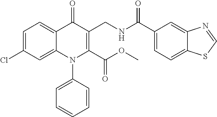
C1=C(Cl)C=C2C(=C1)C(=O)C(CNC(C1=CC=C3C(=C1)N=CS3)=O)=C(C(OC)=O)N2C1=CC=CC=C1
